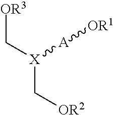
[OR3]C[X](C[OR2])[A][OR1]
